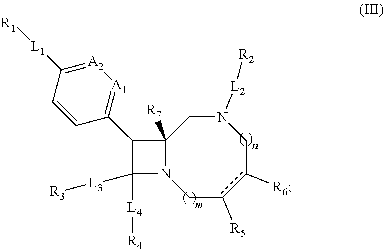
C12([R7])N(Cc([R5])c([R6])CN([L2][R2])C1)C([L4][R4])([L3][R3])C2C1=[A1][A2]=C([L1][R1])C=C1
